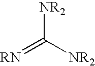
[NR2]C([NR2])=[RN]
